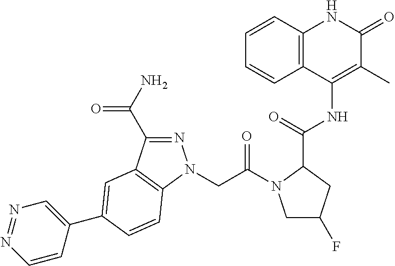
C12=C(C=CC=C1)NC(=O)C(C)=C2NC(C1CC(F)CN1C(CN1N=C(C(=O)N)C2=C1C=CC(C1=CN=NC=C1)=C2)=O)=O
